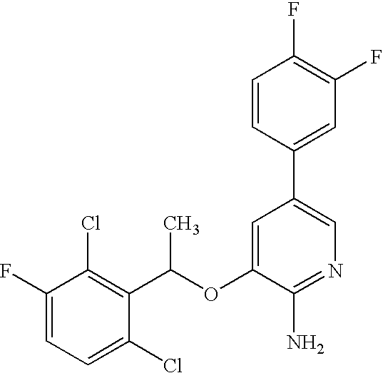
FC1=CC=C(Cl)C(C(OC2=CC(C3=CC(F)=C(F)C=C3)=CN=C2N)C)=C1Cl
